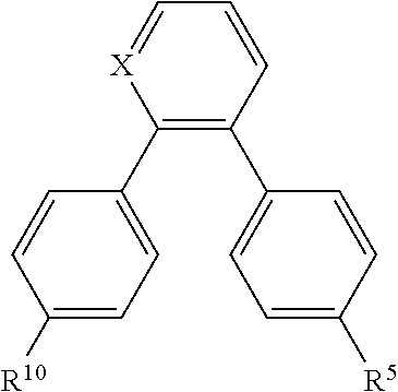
C1=CC([R10])=CC=C1C1=C(C2=CC=C([R5])C=C2)C=CC=[X]1
